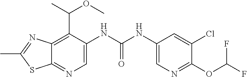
C12=C(C(C)OC)C(NC(NC3=CN=C(OC(F)F)C(Cl)=C3)=O)=CN=C1SC(C)=N2
